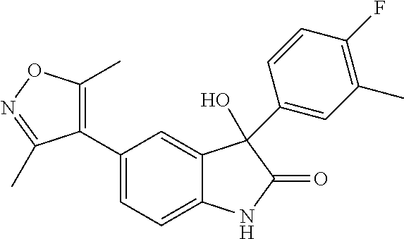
C1(C2=CC=C3C(=C2)C(C2=CC(C)=C(F)C=C2)(O)C(=O)N3)=C(C)ON=C1C
